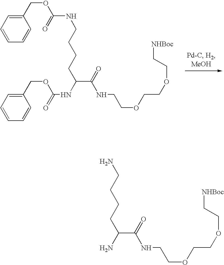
C1(COC(NCCCCC(NC(=O)OCC2=CC=CC=C2)C(NCCOCCOCC[NHBoc])=O)=O)=CC=CC=C1.NCCCCC(N)C(NCCOCCOCC[NHBoc])=O
